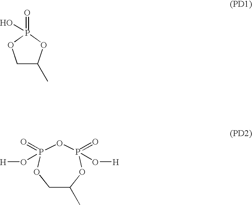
C1C(C)OP(=O)(O[H])OP(=O)(O[H])O1.C1C(C)OP(=O)(O)O1
